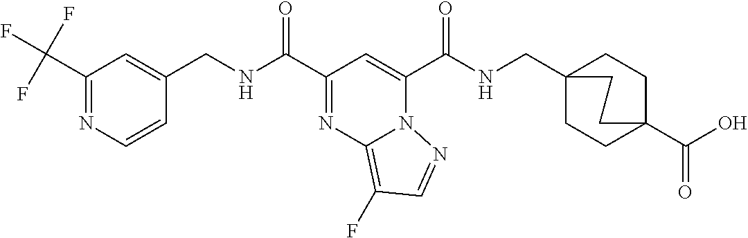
C1(C(F)(F)F)=NC=CC(CNC(C2=NC3=C(F)C=NN3C(C(NCC34CCC(C(O)=O)(CC3)CC4)=O)=C2)=O)=C1
